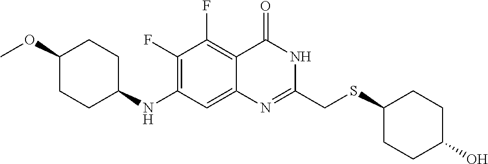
C1(F)=C(NC2CCC(OC)CC2)C=C2C(=C1F)C(=O)NC(CSC1CCC(O)CC1)=N2
